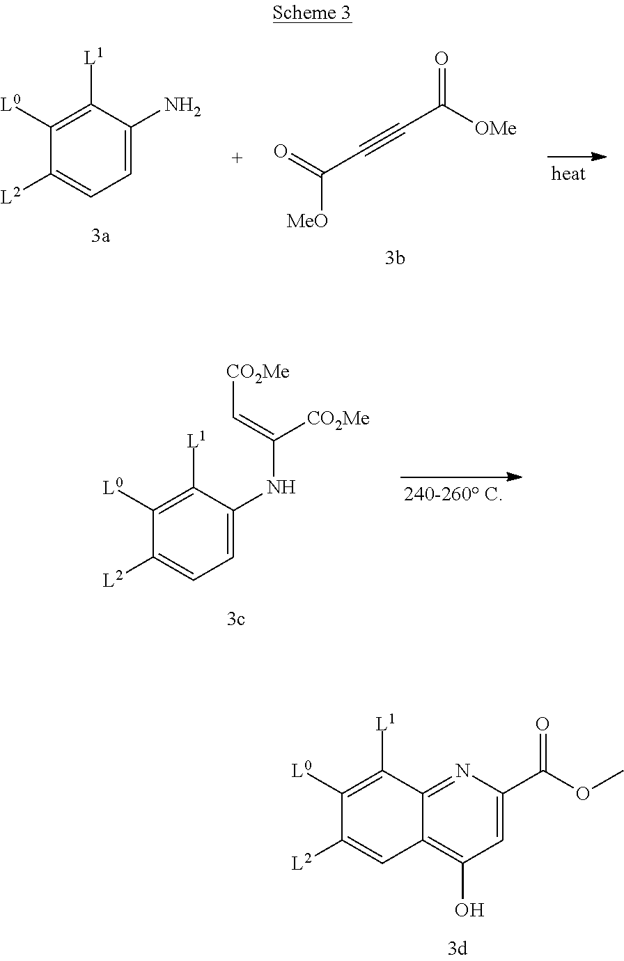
C1([L0])=C([L1])C2=NC(C(OC)=O)=CC(O)=C2C=C1[L2].C1([L0])=C([L1])C(N)=CC=C1[L2].C([MeO])(=O)C#CC([OMe])=O.C1([L0])=C([L1])C(NC(=C[CO2Me])[CO2Me])=CC=C1[L2]
